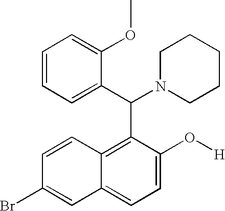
C1(Br)=CC2=CC=C(O[H])C(C(C3=CC=CC=C3OC)N3CCCCC3)=C2C=C1
